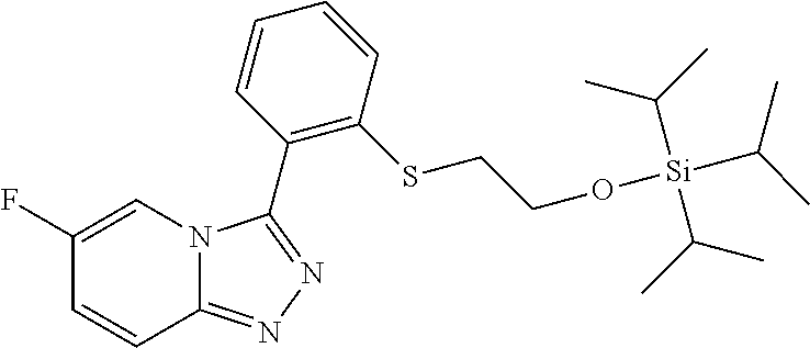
C1=CC2=NN=C(C3=C(SCCO[Si](C(C)C)(C(C)C)C(C)C)C=CC=C3)N2C=C1F
